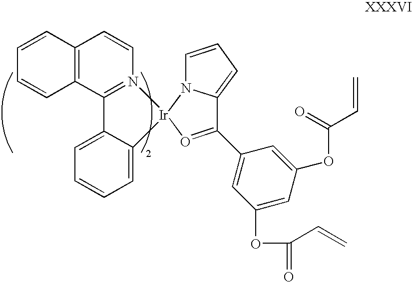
C12=C(C3=N(C=C1)[Ir]1(N4C=CC=C4C(C4=CC(OC(=O)C=C)=CC(OC(C=C)=O)=C4)=O1)C1=CC=CC=C31)C=CC=C2
